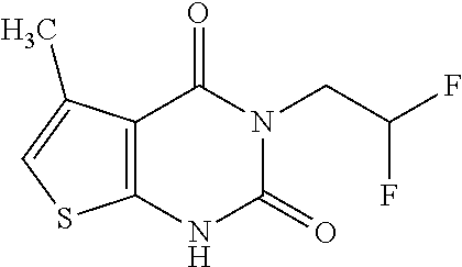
C12=C(NC(=O)N(CC(F)F)C1=O)SC=C2C
